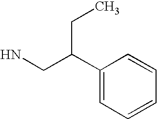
NCC(C1=CC=CC=C1)CC
